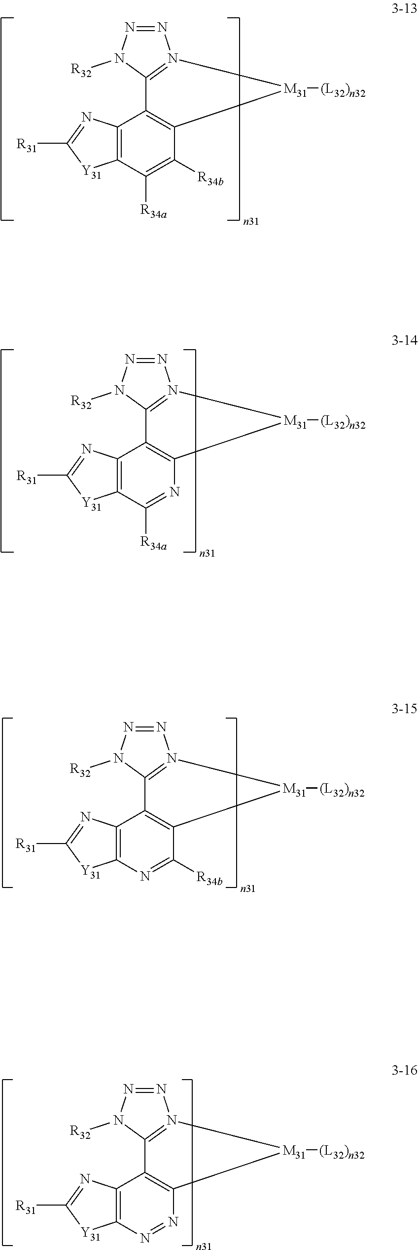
N1=NN([R32])C2=N1[M31]([(L32)n32])C1=C2C2=C(C([R34a])=C1[R34b])[Y31]C([R31])=N2.N1=NN([R32])C2=N1[M31]([(L32)n32])C1=C2C2=C(C([R34a])=N1)[Y31]C([R31])=N2.N1=NN([R32])C2=N1[M31]([(L32)n32])C1=C2C2=C(N=C1[R34b])[Y31]C([R31])=N2.N1=NN([R32])C2=N1[M31]([(L32)n32])C1=C2C2=C(N=N1)[Y31]C([R31])=N2
